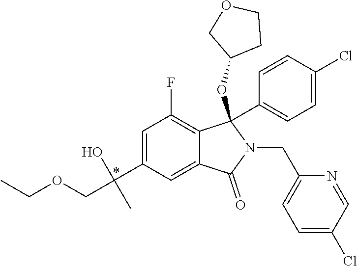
*.C(C(C)(O)C1=CC(F)=C2C(=C1)C(=O)N(CC1=CC=C(Cl)C=N1)C2(C1=CC=C(Cl)C=C1)OC1CCOC1)OCC
